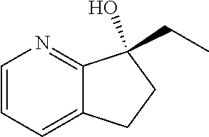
C1=CC=C2C(=N1)C(O)(CC)CC2
